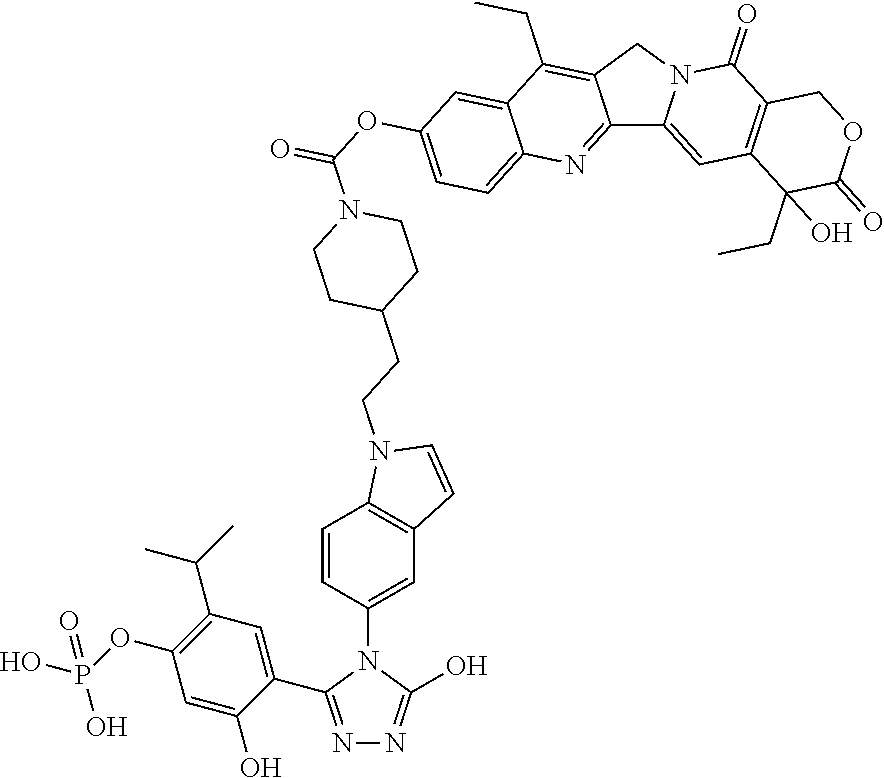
C12=NC3=CC=C(OC(N4CCC(CCN5C6=C(C=C(N7C(C8=CC(C(C)C)=C(OP(O)(O)=O)C=C8O)=NN=C7O)C=C6)C=C5)CC4)=O)C=C3C(CC)=C1CN1C2=CC2=C(C1=O)COC(=O)C2(CC)O
